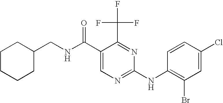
C1(C(NCC2CCCCC2)=O)=CN=C(NC2=C(Br)C=C(Cl)C=C2)N=C1C(F)(F)F
